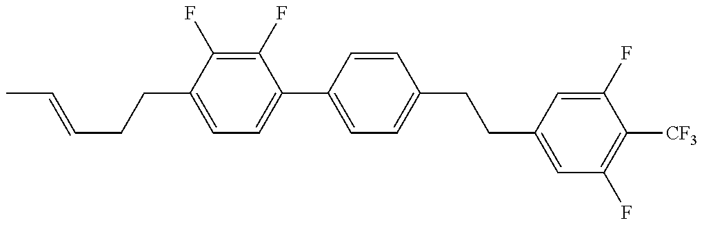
C1=C(CCC=CC)C(F)=C(F)C(C2=CC=C(CCC3=CC(F)=C([CF3])C(F)=C3)C=C2)=C1
